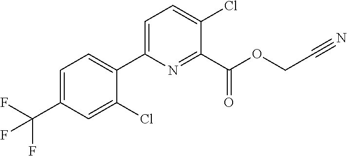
C1=C(C(F)(F)F)C=C(Cl)C(C2=CC=C(Cl)C(C(OCC#N)=O)=N2)=C1
